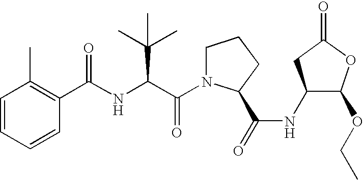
C1=CC=CC(C)=C1C(NC(C(N1CCCC1C(=O)NC1C(OCC)OC(=O)C1)=O)C(C)(C)C)=O
